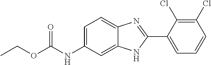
O=C(NC1=CC=C2C(=C1)NC(C1=CC=CC(Cl)=C1Cl)=N2)OCC
